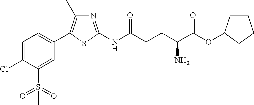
C1=C(Cl)C(S(=O)(=O)C)=CC(C2=C(C)N=C(NC(CCC(N)C(OC3CCCC3)=O)=O)S2)=C1
